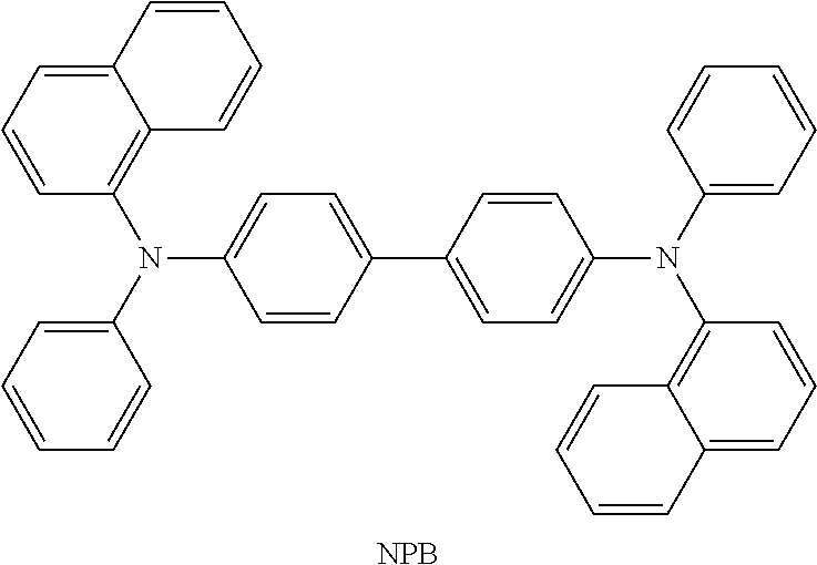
C1(N(C2=C3C(=CC=C2)C=CC=C3)C2=CC=C(C3=CC=C(N(C4=CC=CC=C4)C4=C5C(=CC=C4)C=CC=C5)C=C3)C=C2)=CC=CC=C1.[NPB]
